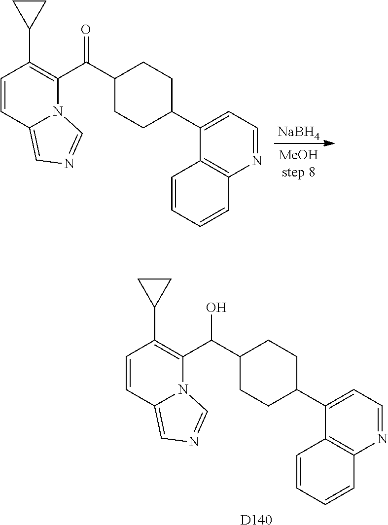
[NaBH4].N12C(C(C3CCC(C4=CC=NC5=C4C=CC=C5)CC3)=O)=C(C3CC3)C=CC1=CN=C2.N12C(C(C3CCC(C4=CC=NC5=C4C=CC=C5)CC3)O)=C(C3CC3)C=CC1=CN=C2.[D140]
